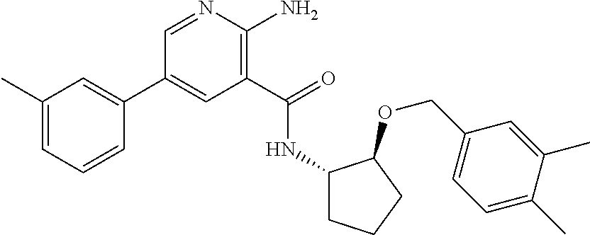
C1(C2=CC(C)=CC=C2)=CC(C(=O)NC2CCCC2OCC2=CC=C(C)C(C)=C2)=C(N)N=C1
